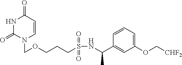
N1C(=O)N(COCCCS(NC(C2=CC(OC[CHF2])=CC=C2)C)(=O)=O)C=CC1=O
